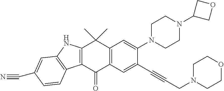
C12=C(C(=O)C3=C(C1(C)C)C=C(N1CCN(C4COC4)CC1)C(C#CCN1CCOCC1)=C3)C1=C(N2)C=C(C#N)C=C1
